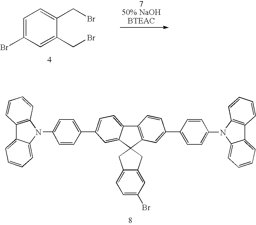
C1=C(Br)C=C(CBr)C(CBr)=C1.[750% NaOHBTEAC].C1C2=CC=C(Br)C=C2CC12C1=CC(C3=CC=C(N4C5=CC=CC=C5C5=C4C=CC=C5)C=C3)=CC=C1C1=C2C=C(C2=CC=C(N3C4=CC=CC=C4C4=C3C=CC=C4)C=C2)C=C1
